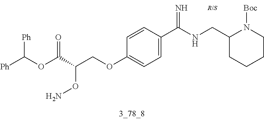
[Ph]C(OC(C(COC1=CC=C(C(NCC2CCCCN2[Boc])=N)C=C1)ON)=O)[Ph]
